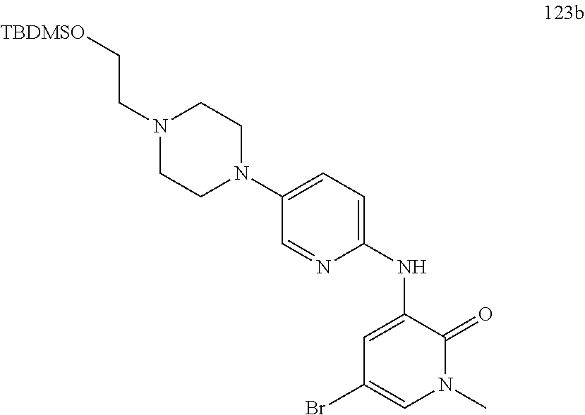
C(CN1CCN(C2=CC=C(NC3=CC(Br)=CN(C)C3=O)N=C2)CC1)[TBDMSO]
